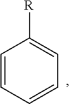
C1=CC=CC=C1[R]
